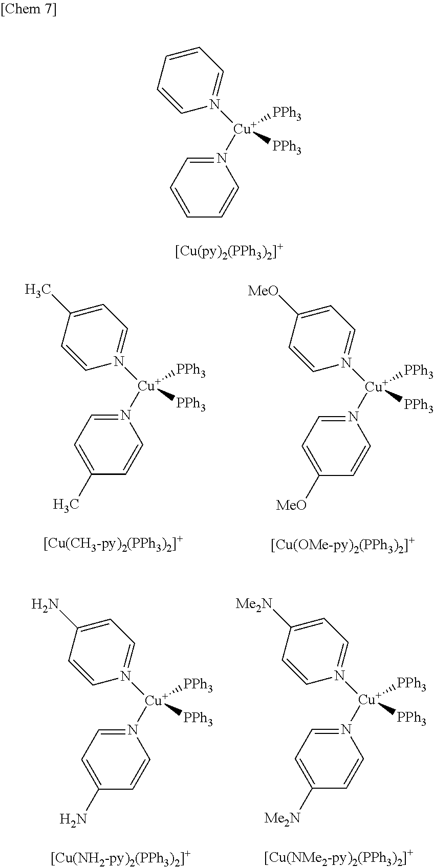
N1([Cu](N2=CC=C(C)C=C2)([PPh3])[PPh3])=CC=C(C)C=C1.N1([Cu](N2=CC=C([MeO])C=C2)([PPh3])[PPh3])=CC=C([MeO])C=C1.N1([Cu](N2=CC=C(N)C=C2)([PPh3])[PPh3])=CC=C(N)C=C1.N1([Cu](N2=CC=C([Me2N])C=C2)([PPh3])[PPh3])=CC=C([Me2N])C=C1.N1([Cu](N2=CC=CC=C2)([PPh3])[PPh3])=CC=CC=C1
